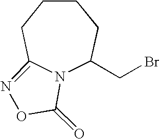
N12C(CBr)CCCCC1=NOC2=O
